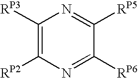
C1([RP3])=C([RP2])N=C([RP6])C([RP5])=N1
